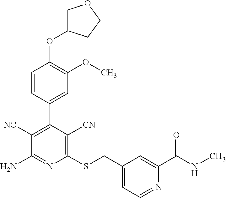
C1(SCC2=CC=NC(C(NC)=O)=C2)=C([CN])C(C2=CC(OC)=C(OC3COCC3)C=C2)=C([NC])C(N)=N1
